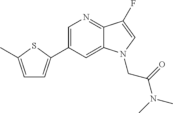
C1=C(C2=CC=C(C)S2)C=C2C(=N1)C(F)=CN2CC(N(C)C)=O
